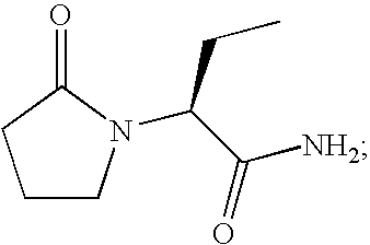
C1CN(C(C([NH2])=O)CC)C(=O)C1
